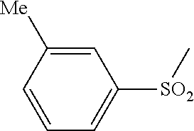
[SO2](C1=CC=CC([Me])=C1)C
